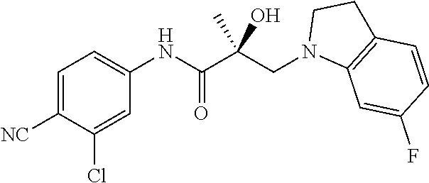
C1=C([NC])C(Cl)=CC(NC(C(CN2C3=C(CC2)C=CC(F)=C3)(O)C)=O)=C1
